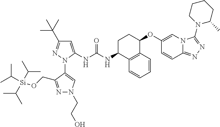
C1=C(NC(NC2C3=C(C=CC=C3)C(OC3=CN4C(=NN=C4N4CCCCC4C)C=C3)CC2)=O)N(C2=CN(CCO)N=C2CO[Si](C(C)C)(C(C)C)C(C)C)N=C1C(C)(C)C
